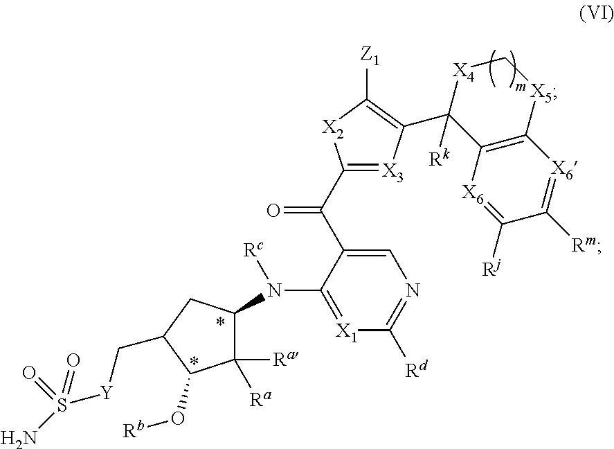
C1([Ra])([Ra])C(N(C2=[X1]C([Rd])=NC=C2C(C2=[X3]C(C3([Rk])C4=C([X5]C[X4]3)[X6]=C([Rm])C([Rj])=[X6]4)=C([Z1])[X2]2)=O)[Rc])CC(C[Y]S(N)(=O)=O)C1O[Rb]
